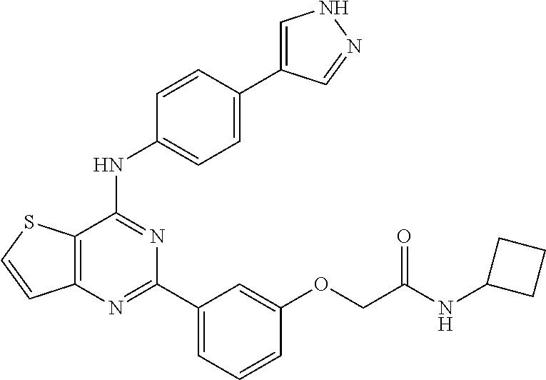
C12=C(C(NC3=CC=C(C4=CNN=C4)C=C3)=NC(C3=CC=CC(OCC(NC4CCC4)=O)=C3)=N1)SC=C2
